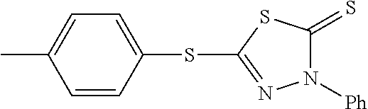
C1=CC(SC2=NN([Ph])C(=S)S2)=CC=C1C
